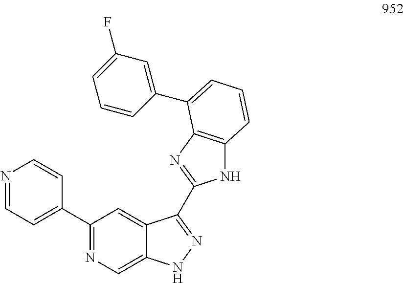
N1=CC=C(C2=NC=C3C(=C2)C(C2=NC4=C(N2)C=CC=C4C2=CC(F)=CC=C2)=NN3)C=C1
